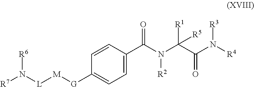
[R7]N([L][M][G]C1=CC=C(C(N(C(C(N([R4])[R3])=O)([R1])[R5])[R2])=O)C=C1)[R6]
